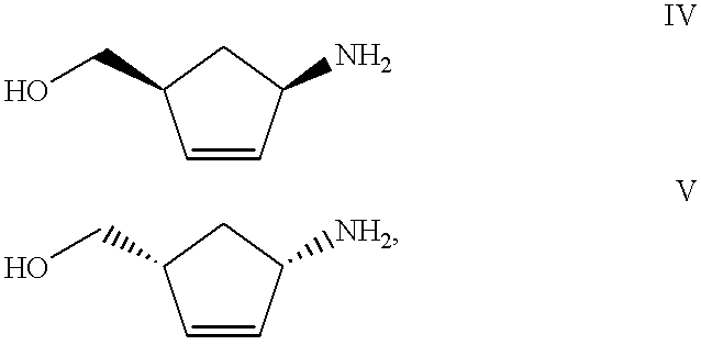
C1=CC(N)CC1CO.C1=CC([NH2])CC1CO
